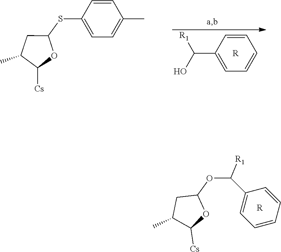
C1(OC(C2=CC=CC=C2)[R1])CC(C)C([Cs])O1.[R].C1(SC2=CC=C(C)C=C2)CC(C)C([Cs])O1.C(C1=CC=CC=C1)(O)[R1].[R]
